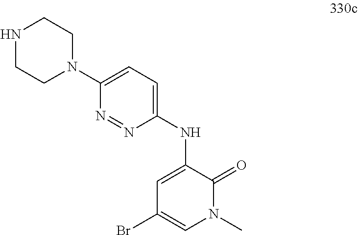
BrC1=CN(C)C(=O)C(NC2=CC=C(N3CCNCC3)N=N2)=C1
